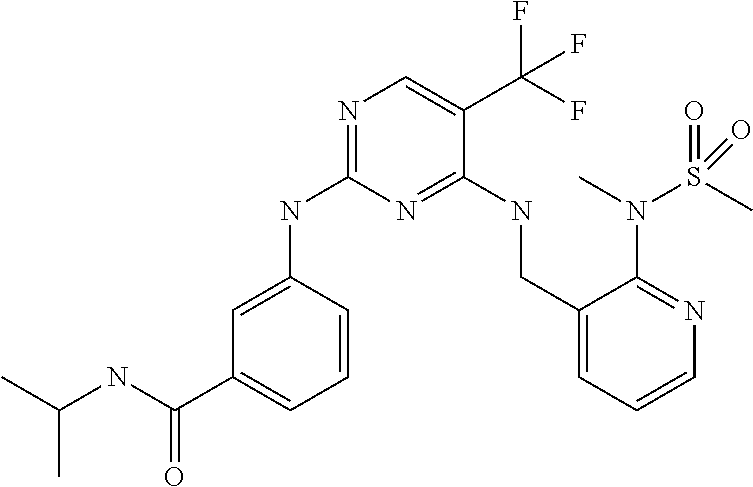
C1=C(NC2=NC=C(C(F)(F)F)C(NCC3=CC=CN=C3N(C)S(C)(=O)=O)=N2)C=CC=C1C(NC(C)C)=O
